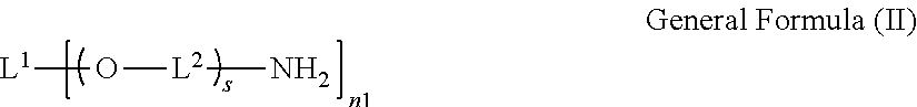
[L1]O[L2]N
